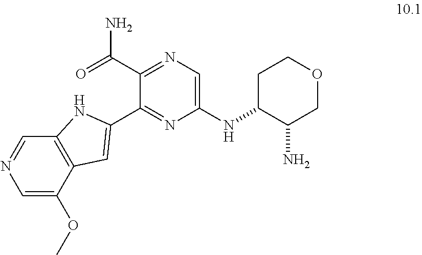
C1C(NC2=CN=C(C(=O)N)C(C3=CC4=C(C=NC=C4OC)N3)=N2)C(N)COC1
